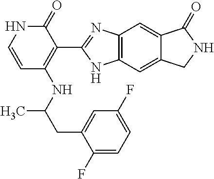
C1=CNC(=O)C(C2=NC3=C(N2)C=C2C(=C3)C(=O)NC2)=C1NC(CC1=CC(F)=CC=C1F)C
